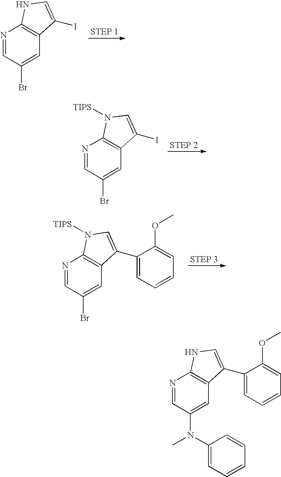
N1=CC(Br)=CC2=C1NC=C2I.N1=CC(Br)=CC2=C1N([TIPS])C=C2I.N1=CC(Br)=CC2=C1N([TIPS])C=C2C1=CC=CC=C1OC.N1=CC(N(C)C2=CC=CC=C2)=CC2=C1NC=C2C1=CC=CC=C1OC
